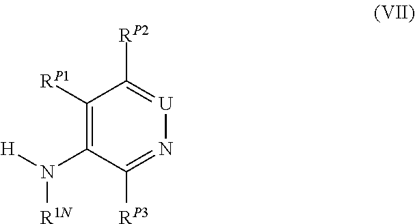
[H]N(C1=C([RP1])C([RP2])=[U]N=C1[RP3])[R1N]
